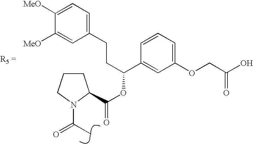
O=C(C)N1CCCC1C(OC(C1=CC(OCC(O)=O)=CC=C1)CCC1=CC=C([MeO])C([MeO])=C1)=O
